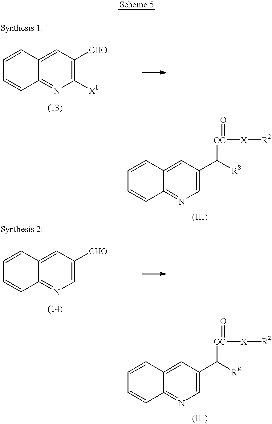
C12=CC([CHO])=C([X1])N=C1C=CC=C2.C12=CC(C([OC]([X][R2])=O)[R8])=CN=C1C=CC=C2.C12=CC([CHO])=CN=C1C=CC=C2.C12=CC(C([OC]([X][R2])=O)[R8])=CN=C1C=CC=C2
